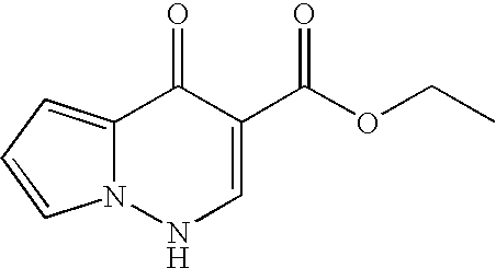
O=C1C2=CC=CN2NC=C1C(OCC)=O
